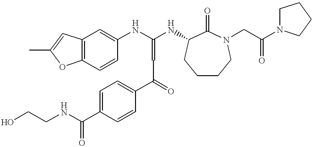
C12=C(C=CC(NC(NC3C(=O)N(CC(N4CCCC4)=O)CCCC3)=CC(C3=CC=C(C(NCCO)=O)C=C3)=O)=C1)OC(C)=C2
